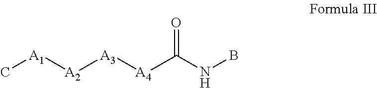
[A4](C(NB)=O)[A3][A2][A1]C
